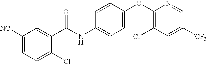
C1([NC])=CC=C(Cl)C(C(NC2=CC=C(OC3=C(Cl)C=C([CF3])C=N3)C=C2)=O)=C1
